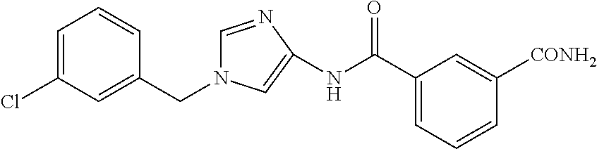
C1(CN2C=NC(NC(C3=CC=CC([CONH2])=C3)=O)=C2)=CC(Cl)=CC=C1
